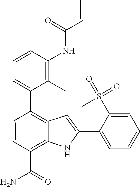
C1(C)=C(NC(C=C)=O)C=CC=C1C1=C2C(=C(C(=O)N)C=C1)NC(C1=CC=CC=C1S(=O)(C)=O)=C2
